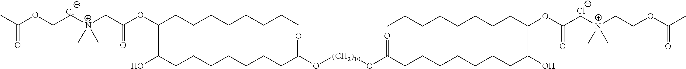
[Cl-].[Cl-].CC(OCC[N+](CC(=O)OC(C(O)CCCCCCCC(O[(CH2)10]OC(CCCCCCCC(O)C(CCCCCCCC)OC(C[N+](CCOC(=O)C)(C)C)=O)=O)=O)CCCCCCCC)(C)C)=O
